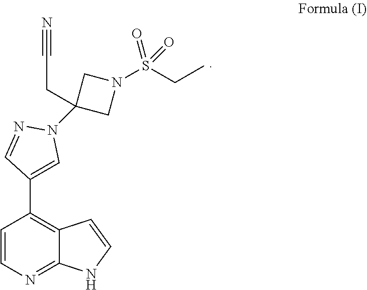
C1=CN=C2C(=C1C1=CN(C3(CC#N)CN(S(CC)(=O)=O)C3)N=C1)C=CN2
